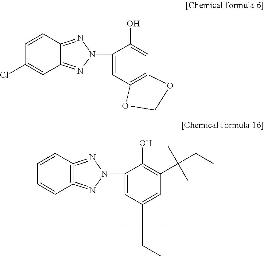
C12=C(=NN(C3=CC4=C(C=C3O)OCO4)N=1)C=CC(Cl)=C2.C12=C(=NN(C3=CC(C(CC)(C)C)=CC(C(CC)(C)C)=C3O)N=1)C=CC=C2
